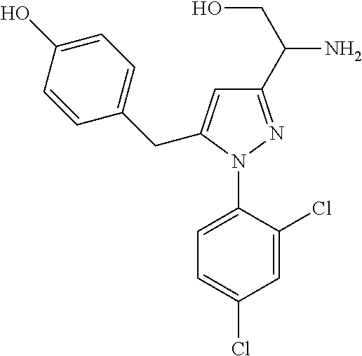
C1=C(N2N=C(C(CO)N)C=C2CC2=CC=C(O)C=C2)C(Cl)=CC(Cl)=C1
